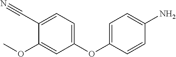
C1(C#N)=CC=C(OC2=CC=C(N)C=C2)C=C1OC
